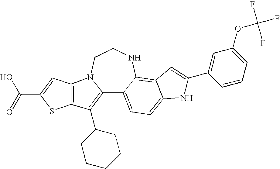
C12=C(C3CCCCC3)C3=C(N1CCNC1=C4C(=CC=C21)NC(C1=CC(OC(F)(F)F)=CC=C1)=C4)C=C(C(O)=O)S3
